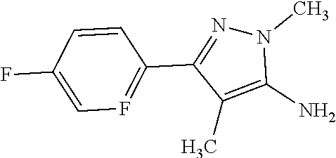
CC1=C(N)N(C)N=C1C1=FC=C(F)C=C1
